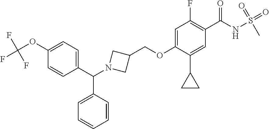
C1(F)=C(C(NS(=O)(C)=O)=O)C=C(C2CC2)C(OCC2CN(C(C3=CC=C(OC(F)(F)F)C=C3)C3=CC=CC=C3)C2)=C1
